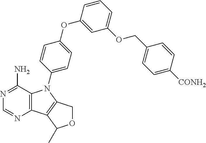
C12=C(C(N)=NC=N1)N(C1=CC=C(OC3=CC(OCC4=CC=C([CONH2])C=C4)=CC=C3)C=C1)C1=C2C(C)OC1
